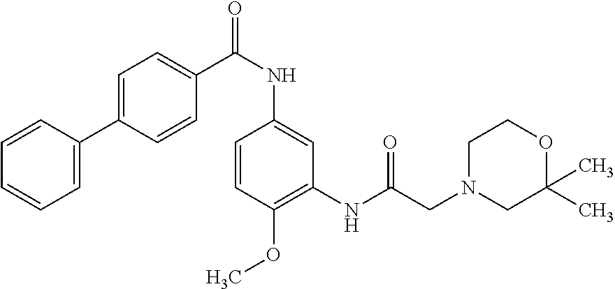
C1=CC(C2=CC=C(C(NC3=CC(NC(CN4CC(C)(C)OCC4)=O)=C(OC)C=C3)=O)C=C2)=CC=C1
